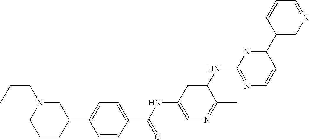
C1=CC(C(NC2=CN=C(C)C(NC3=NC=CC(C4=CN=CC=C4)=N3)=C2)=O)=CC=C1C1CN(CCC)CCC1
